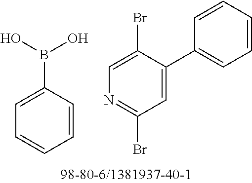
C1=CC=CC=C1B(O)O.C1=C(Br)C(C2=CC=CC=C2)=CC(Br)=N1
